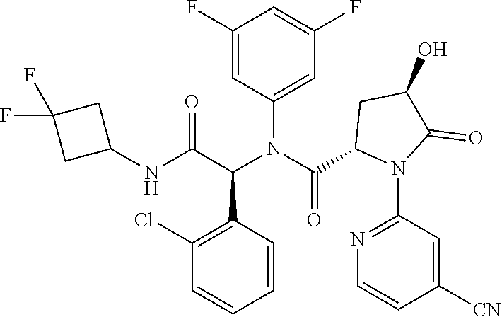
C1=CC(C(C(NC2CC(F)(F)C2)=O)N(C(C2N(C3=NC=CC([CN])=C3)C(=O)C(O)C2)=O)C2=CC(F)=CC(F)=C2)=C(Cl)C=C1
